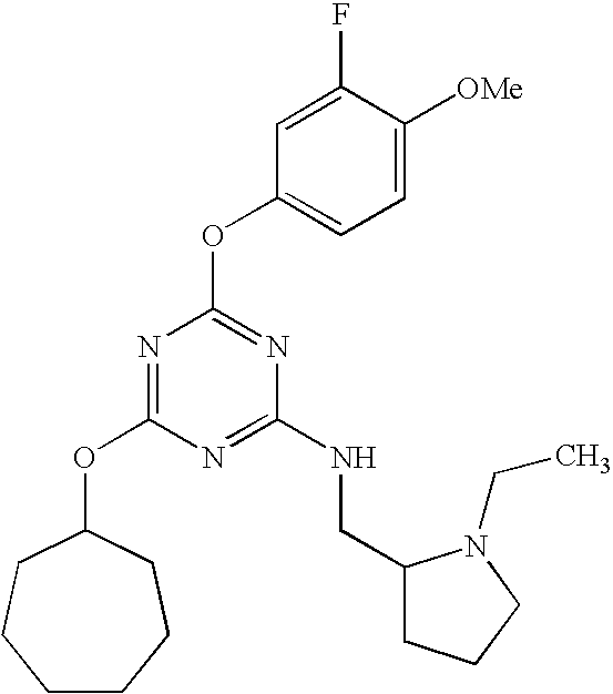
C1CCCC(OC2=NC(OC3=CC=C([OMe])C(F)=C3)=NC(NCC3CCCN3CC)=N2)CC1
